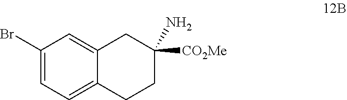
C1(Br)=CC=C2C(=C1)CC(N)([CO2Me])CC2
